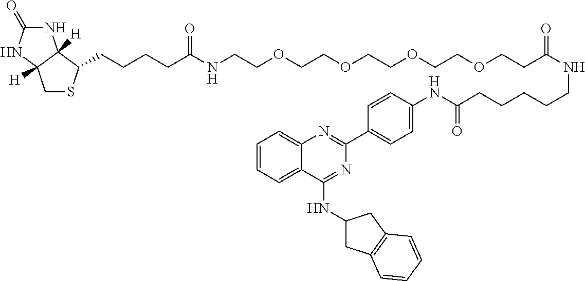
N1C(=O)NC2([H])C1([H])C(CCCCC(NCCOCCOCCOCCOCCC(NCCCCCC(NC1=CC=C(C3=NC4=CC=CC=C4C(NC4CC5=C(C4)C=CC=C5)=N3)C=C1)=O)=O)=O)SC2
